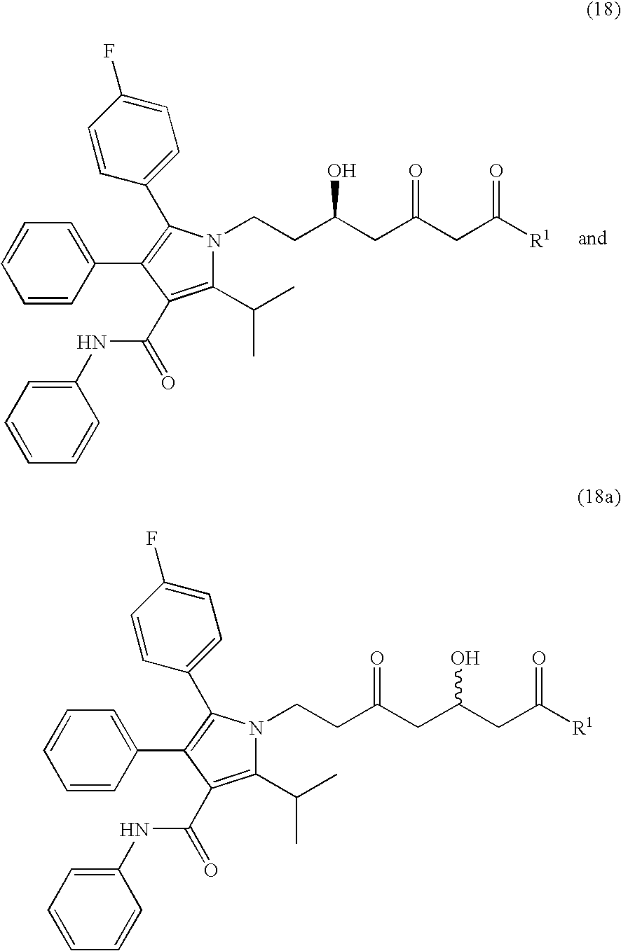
C1(C(C)C)=C(C(=O)NC2=CC=CC=C2)C(C2=CC=CC=C2)=C(C2=CC=C(F)C=C2)N1CCC(CC(CC([R1])=O)=O)O.C1(C(C)C)=C(C(=O)NC2=CC=CC=C2)C(C2=CC=CC=C2)=C(C2=CC=C(F)C=C2)N1CCC(CC(CC([R1])=O)O)=O
